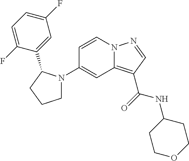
C1(N2CCCC2C2=CC(F)=CC=C2F)=CC2=C(C(=O)NC3CCOCC3)C=NN2C=C1
